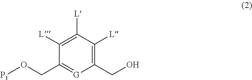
OCC1=C([L])C([L])=C([L])C(CO[P1])=[G]1
